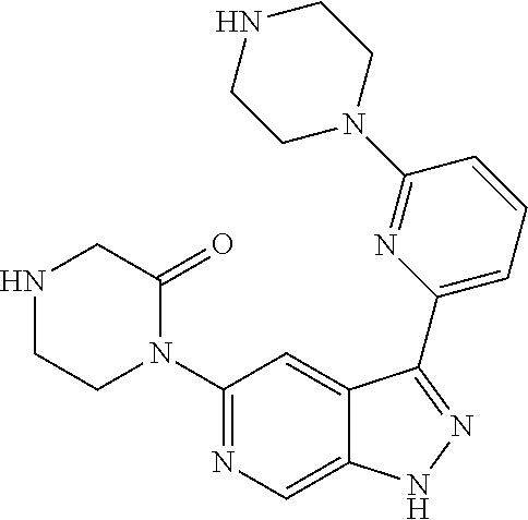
C1(N2CCNCC2=O)=NC=C2C(=C1)C(C1=CC=CC(N3CCNCC3)=N1)=NN2
